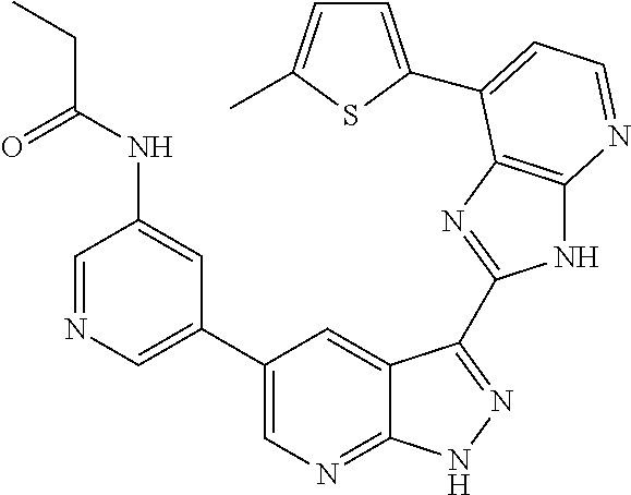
C1=NC=C(C2=CN=C3C(=C2)C(C2=NC4=C(N2)N=CC=C4C2=CC=C(C)S2)=NN3)C=C1NC(CC)=O
